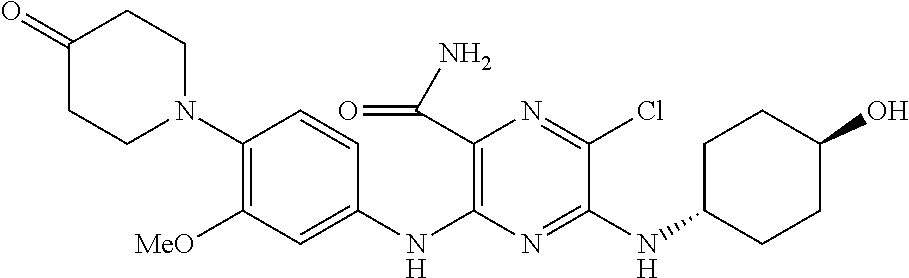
C1(N2CCC(=O)CC2)=C([MeO])C=C(NC2=C(C(=O)N)N=C(Cl)C(NC3CCC(O)CC3)=N2)C=C1
